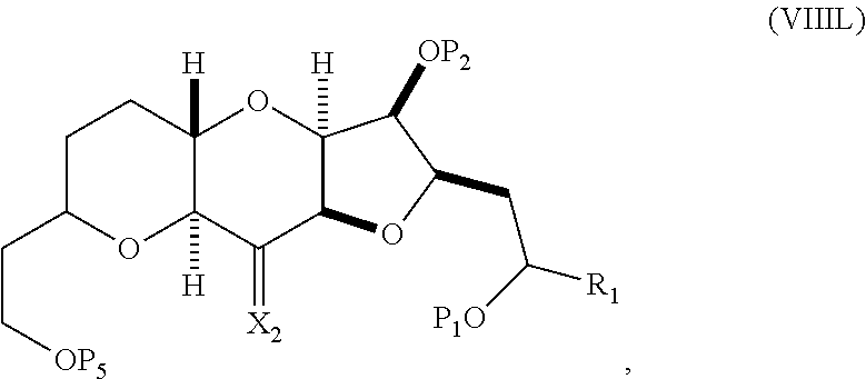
C1C(CC[OP5])OC2([H])C([H])(C1)OC1([H])C(C2=[X2])OC(CC([R1])[P1O])C1[OP2]
